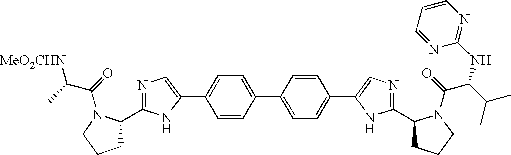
C1=CC(C2=CC=C(C3=CN=C(C4CCCN4C(=O)C(C(C)C)NC4=NC=CC=N4)N3)C=C2)=CC=C1C1=CN=C(C2CCCN2C(=O)C(C)[MeO2CHN])N1
